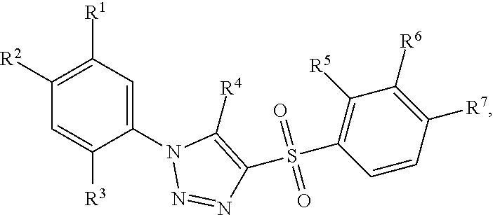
C1=C([R3])C(N2N=NC(S(C3=C([R5])C([R6])=C([R7])C=C3)(=O)=O)=C2[R4])=CC([R1])=C1[R2]
